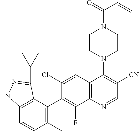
C12=C(C(C3=C(F)C4=C(C=C3Cl)C(N3CCN(C(=O)C=C)CC3)=C([CN])C=N4)=C(C)C=C1)C(C1CC1)=NN2
